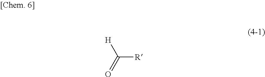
C([R])([H])=O
